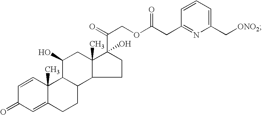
C1=CC2(C)C(=CC1=O)CCC1C2C(O)CC2(C)C(O)(C(COC(CC3=NC(C[ONO2])=CC=C3)=O)=O)CCC12
